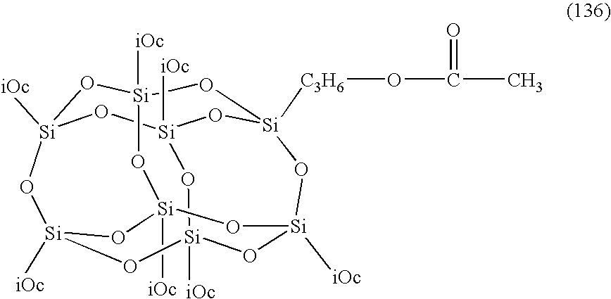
[Si]12([iOc])O[Si]3([iOc])O[Si]4([C3H6]OC(C)=O)O[Si]([iOc])(O1)O[Si]1([iOc])O[Si]([iOc])(O[Si]([iOc])(O3)O[Si]([iOc])(O1)O2)O4
